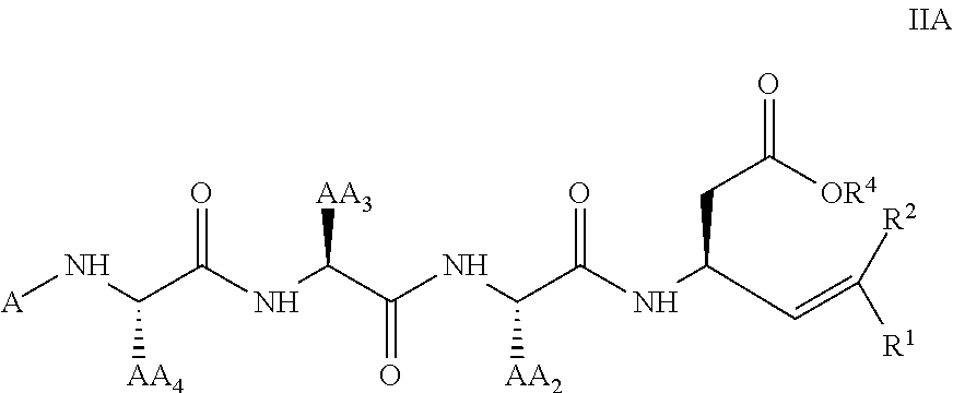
[A]NC(C(NC(C(NC(C(NC(C=C([R2])[R1])CC([OR4])=O)=O)[AA2])=O)[AA3])=O)[AA4]
